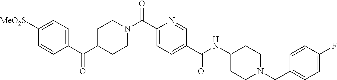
N(C(C1=CC=C(C(=O)N2CCC(C(C3=CC=C([SO2Me])C=C3)=O)CC2)N=C1)=O)C1CCN(CC2=CC=C(F)C=C2)CC1
